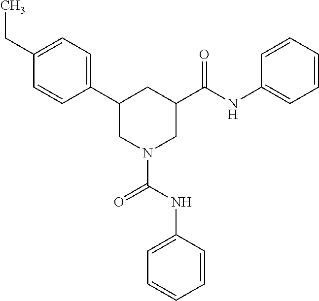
C1(CC)=CC=C(C2CN(C(NC3=CC=CC=C3)=O)CC(C(NC3=CC=CC=C3)=O)C2)C=C1
